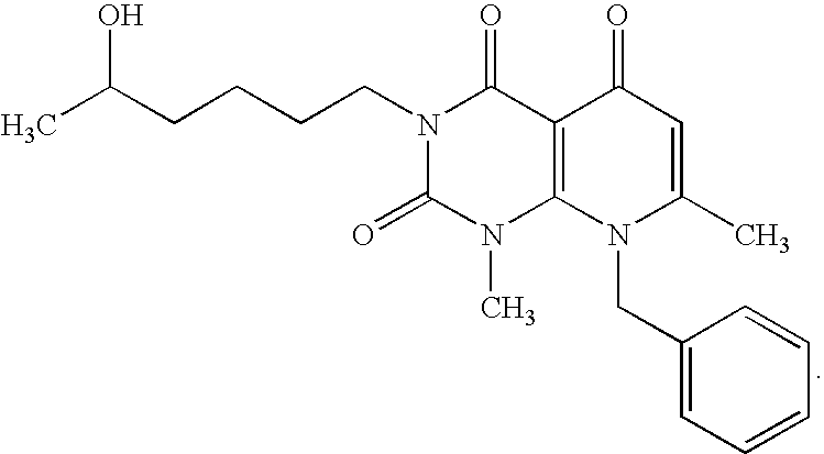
C(C)(CCCCN1C(=O)N(C)C2=C(C1=O)C(=O)C=C(C)N2CC1=CC=CC=C1)O
